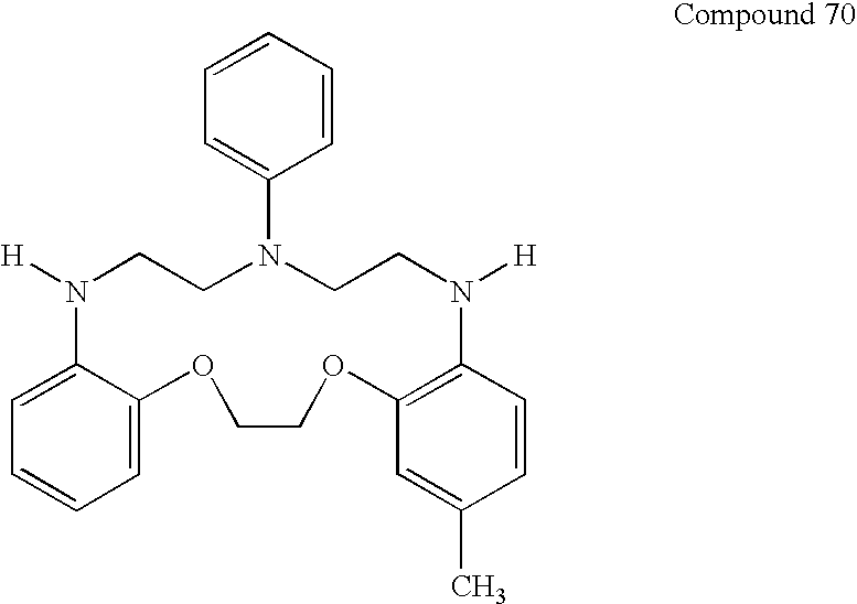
[H]N1CCN(C2=CC=CC=C2)CCN([H])C2=C(C=C(C)C=C2)OCCOC2=CC=CC=C12
